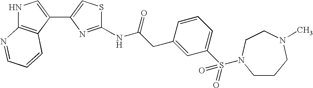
N1C2=C(C(C3=CSC(NC(CC4=CC(S(N5CCCN(C)CC5)(=O)=O)=CC=C4)=O)=N3)=C1)C=CC=N2
